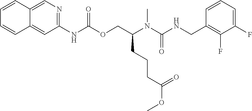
C1=CC(CNC(N(C(COC(NC2=NC=C3C(=C2)C=CC=C3)=O)CCCC(OC)=O)C)=O)=C(F)C(F)=C1
